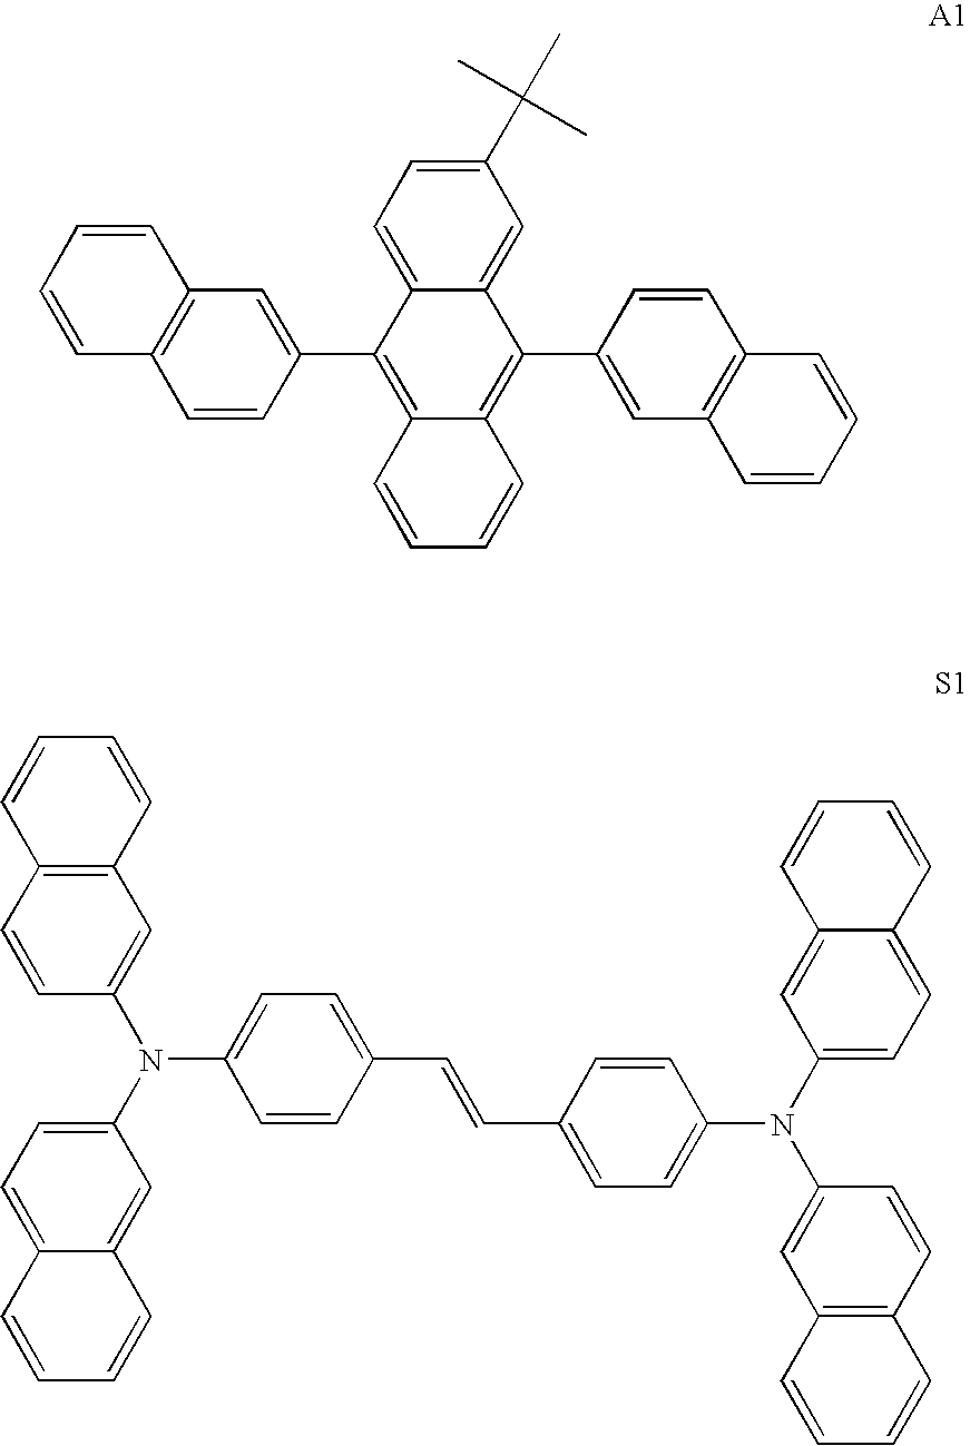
C1=CC2=C(C=C1)C=C(C1=C3C(=C(C4=CC5=C(C=C4)C=CC=C5)C4=CC(C(C)(C)C)=CC=C14)C=CC=C3)C=C2.C12=C(C=CC=C1)C=C(N(C1=CC=C3C(=C1)C=CC=C3)C1=CC=C(C=CC3=CC=C(N(C4=CC=C5C(=C4)C=CC=C5)C4=CC5=C(C=C4)C=CC=C5)C=C3)C=C1)C=C2
